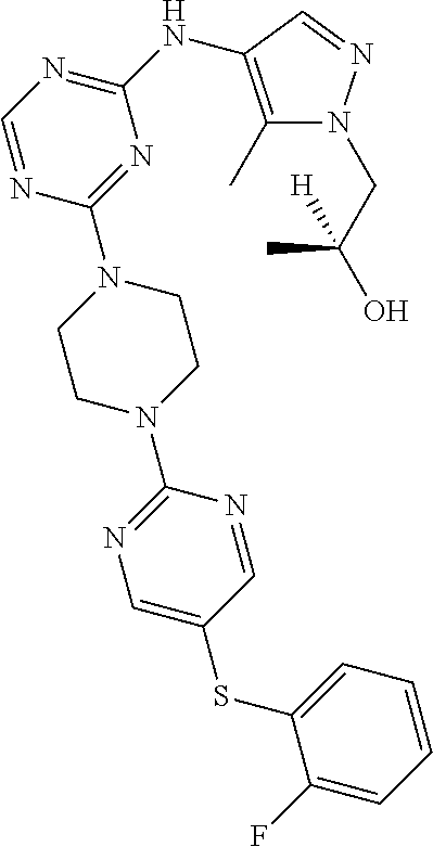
C1=NC(N2CCN(C3=NC=C(SC4=CC=CC=C4F)C=N3)CC2)=NC(NC2=C(C)N(CC(O)(C)[H])N=C2)=N1
